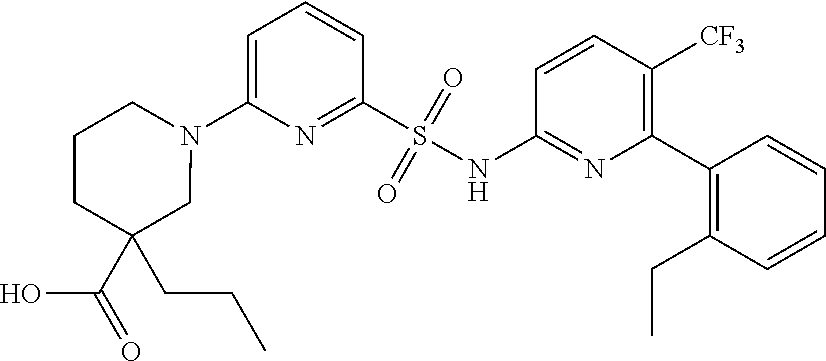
N1(C2=CC=CC(S(NC3=NC(C4=C(CC)C=CC=C4)=C([CF3])C=C3)(=O)=O)=N2)CCCC(C(O)=O)(CCC)C1
